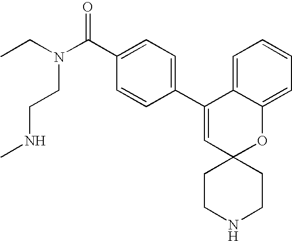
CCN(C(C1=CC=C(C2=CC3(OC4=CC=CC=C24)CCNCC3)C=C1)=O)CCNC
